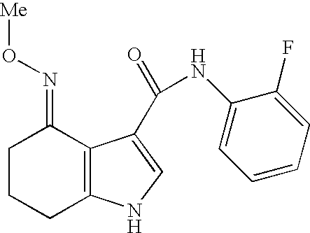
C1CCC2=C(C1=NO[Me])C(C(=O)NC1=CC=CC=C1F)=CN2
